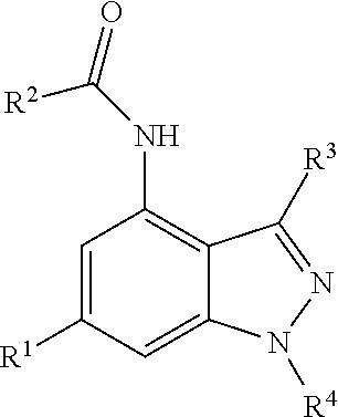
C1=C([R1])C=C2C(=C1NC(=O)[R2])C([R3])=NN2[R4]
